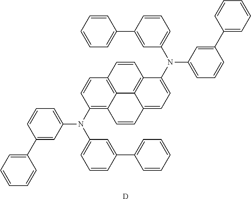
[D].C1=CC=C(N(C2=C3C4=C(C=C2)C=CC2=C4C(=CC=C2N(C2=CC=CC(C4=CC=CC=C4)=C2)C2=CC=CC(C4=CC=CC=C4)=C2)C=C3)C2=CC=CC(C3=CC=CC=C3)=C2)C=C1C1=CC=CC=C1
